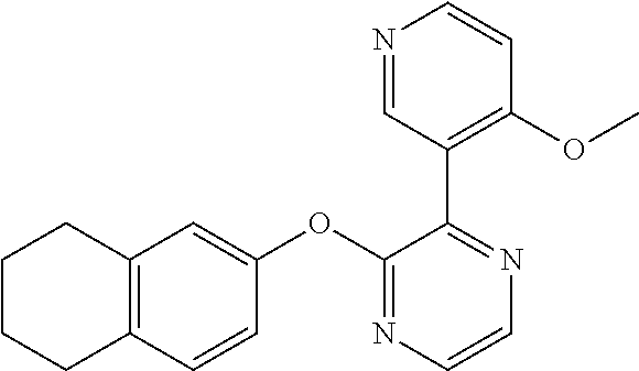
C12=C(C=CC(OC3=NC=CN=C3C3=C(OC)C=CN=C3)=C1)CCCC2
